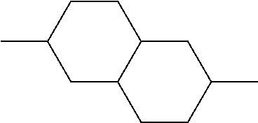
C1C2C(CCC1C)CC(C)CC2
